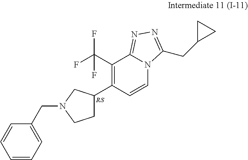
C1(C2=C(C(F)(F)F)C3=NN=C(CC4CC4)N3C=C2)CCN(CC2=CC=CC=C2)C1
